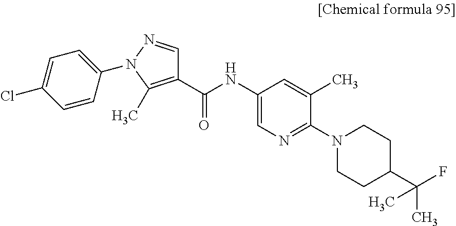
C1(C(NC2=CN=C(N3CCC(C(C)(C)F)CC3)C(C)=C2)=O)=C(C)N(C2=CC=C(Cl)C=C2)N=C1
